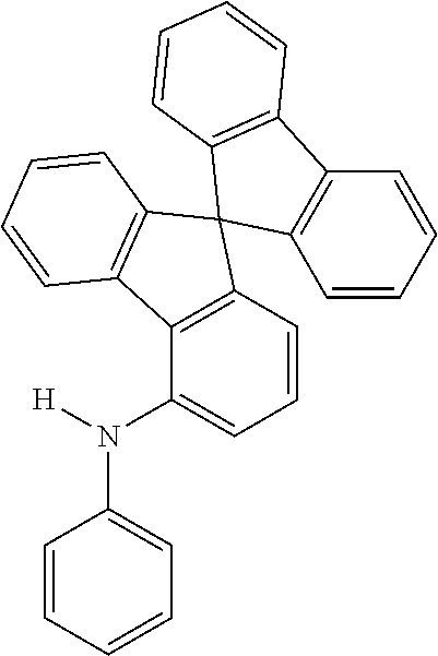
C1=CC=CC=C1N([H])C1=CC=CC2=C1C1=C(C=CC=C1)C21C2=C(C=CC=C2)C2=C1C=CC=C2
